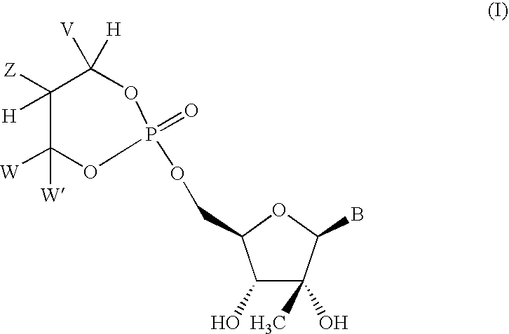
C1([Z])([H])C([W])([W])OP(OCC2C(O)C(C)(O)C(B)O2)(=O)OC1([V])[H]
